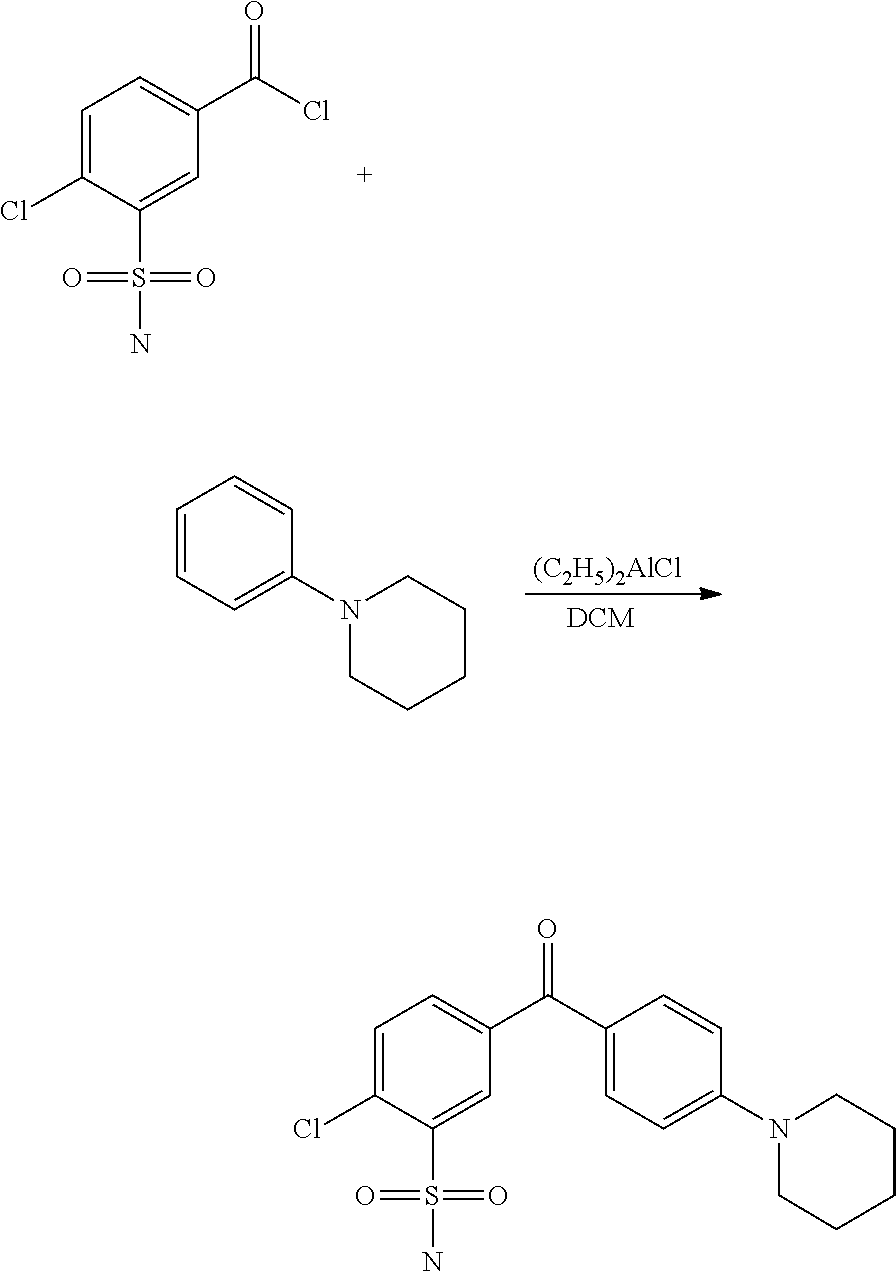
ClC(C1=CC=C(Cl)C(S(N)(=O)=O)=C1)=O.[(C2H5)2AlCl].C1=CC=C(N2CCCCC2)C=C1.C1(C(C2=CC=C(Cl)C(S(N)(=O)=O)=C2)=O)=CC=C(N2CCCCC2)C=C1
